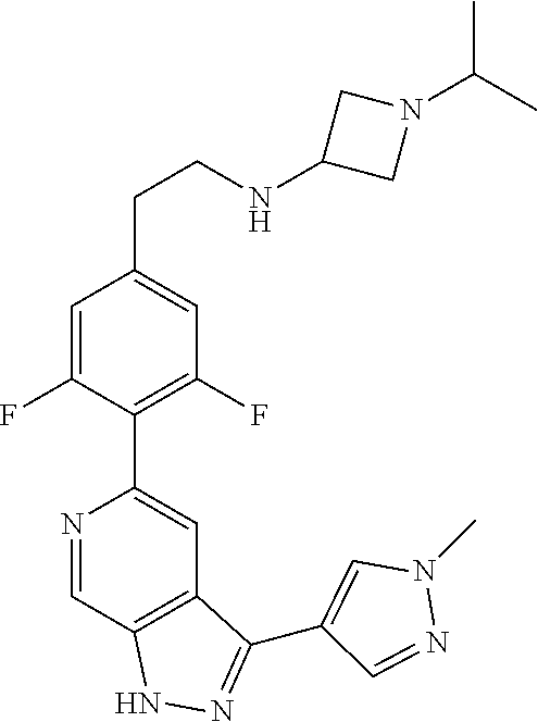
N1=CC2=C(C=C1C1=C(F)C=C(CCNC3CN(C(C)C)C3)C=C1F)C(C1=CN(C)N=C1)=NN2
